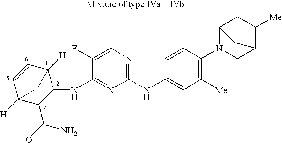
C1=CC2([H])C(NC3=NC(NC4=CC([Me])=C(N5C6CC([Me])C(C5)C6)C=C4)=NC=C3F)C(C(=O)N)C1([H])C2
